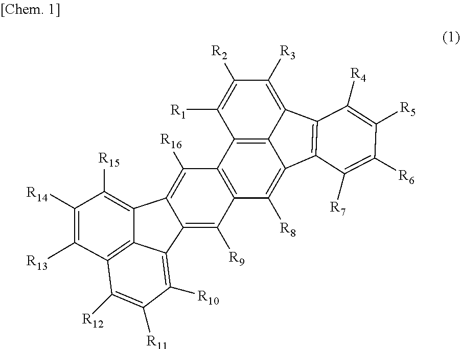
C12=C3C(=C([R3])C([R2])=C1[R1])C1=C(C([R7])=C([R6])C([R5])=C1[R4])C3=C([R8])C1=C2C([R16])=C2C3=C([R15])C([R14])=C([R13])C4=C3C(=C([R10])C([R11])=C4[R12])C2=C1[R9]
